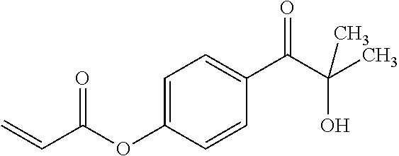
C1=C(OC(C=C)=O)C=CC(C(C(C)(O)C)=O)=C1
